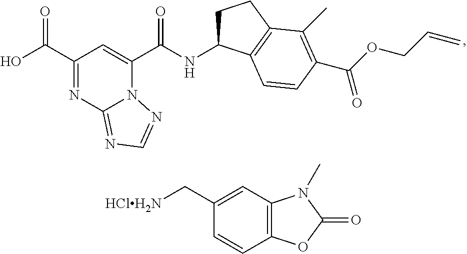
C1(C(O)=O)=NC2=NC=NN2C(C(NC2CCC3=C2C=CC(C(OCC=C)=O)=C3C)=O)=C1.C1(C[HClH2N])=CC2=C(C=C1)OC(=O)N2C
